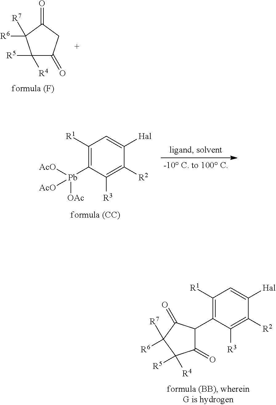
C1([R1])=C(C2C(=O)C([R4])([R5])C([R7])([R6])C2=O)C([R3])=C([R2])C([Hal])=C1.C1([R4])([R5])C(=O)CC(=O)C1([R7])[R6].C1([R1])=C([Pb]([OAc])([AcO])[AcO])C([R3])=C([R2])C([Hal])=C1
